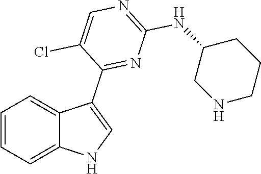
C1=CC=C2C(=C1)C(C1=NC(NC3CNCCC3)=NC=C1Cl)=CN2
